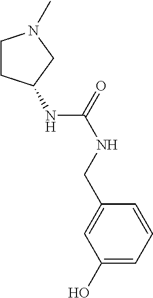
C1(O)=CC=CC(CNC(=O)NC2CCN(C)C2)=C1
